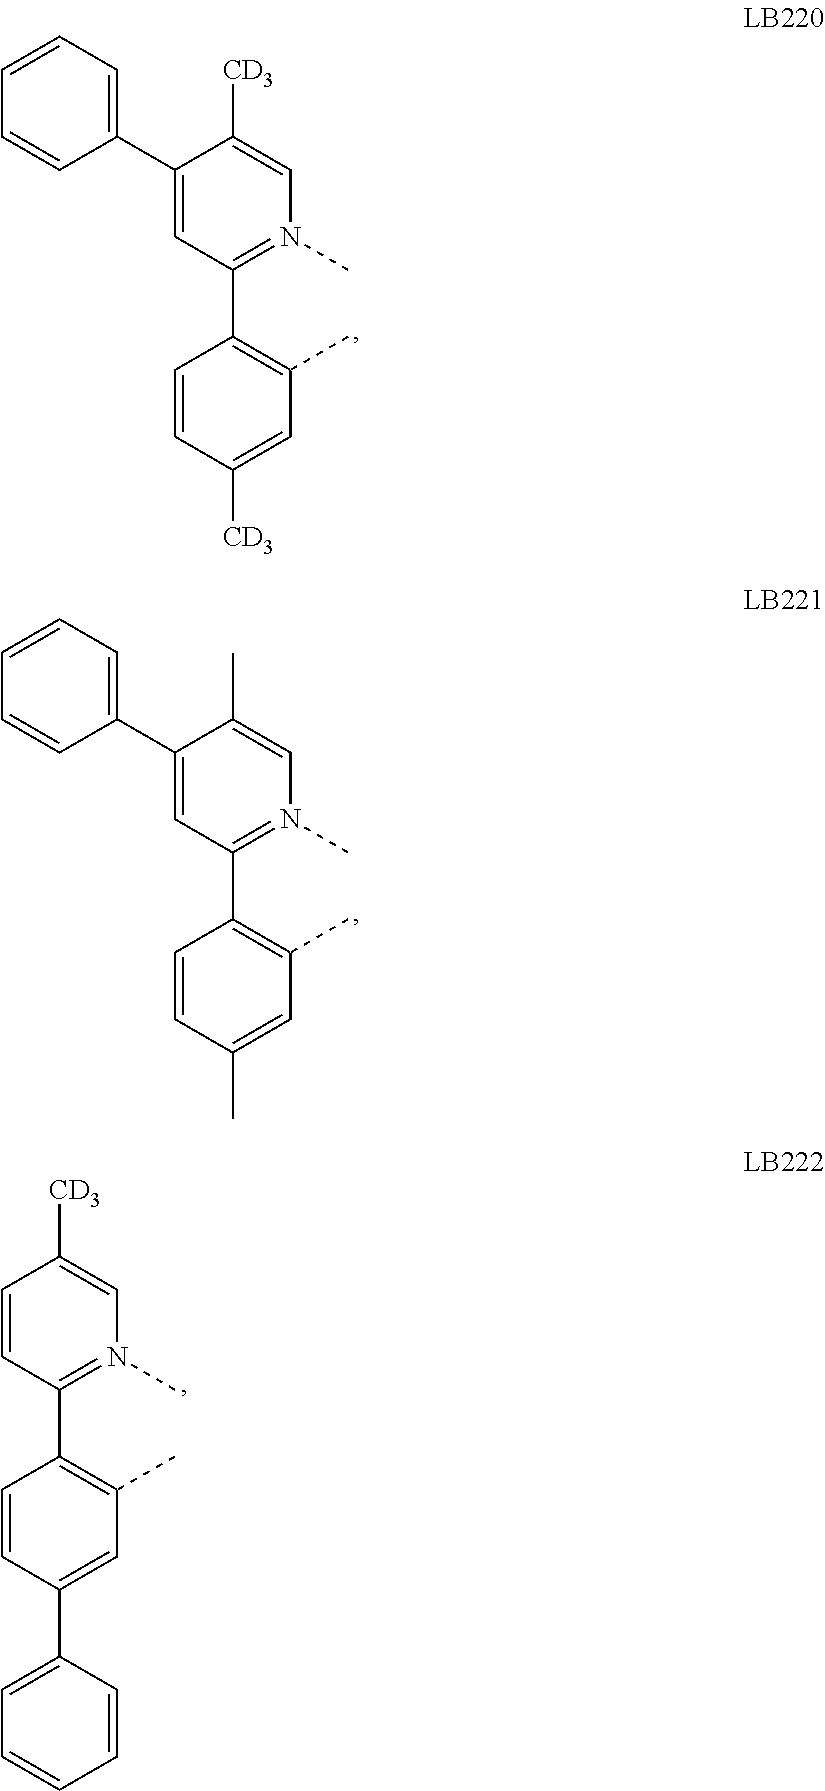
C1=CC=C(C2=CC(C3=C(C)C=C([CD3])C=C3)=N(C)C=C2[CD3])C=C1.C1=CC=C(C2=CC(C3=C(C)C=C(C)C=C3)=N(C)C=C2C)C=C1.C1=CC(C2=C(C)C=C(C3=CC=CC=C3)C=C2)=N(C)C=C1[CD3]
